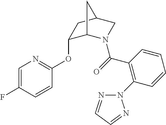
C1=C(F)C=CC(OC2C3N(C(=O)C4=C(N5N=CC=N5)C=CC=C4)CC(C2)C3)=N1
